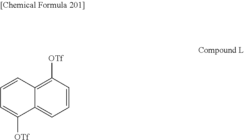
C1([OTf])=C2C(=CC=C1)C([OTf])=CC=C2
